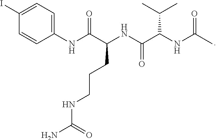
C1(I)=CC=C(NC(C(NC(C(NC(C)=O)C(C)C)=O)CCCNC(N)=O)=O)C=C1
